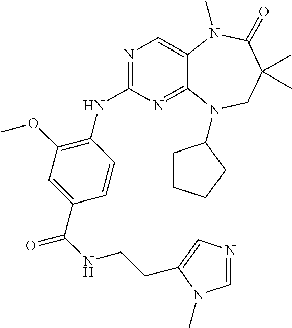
N1=C(NC2=C(OC)C=C(C(NCCC3=CN=CN3C)=O)C=C2)N=C2C(=C1)N(C)C(=O)C(C)(C)CN2C1CCCC1
